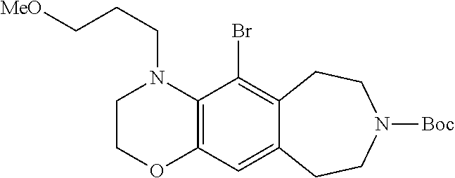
C12=C(C(Br)=C3C(=C1)CCN([Boc])CC3)N(CCC[MeO])CCO2
